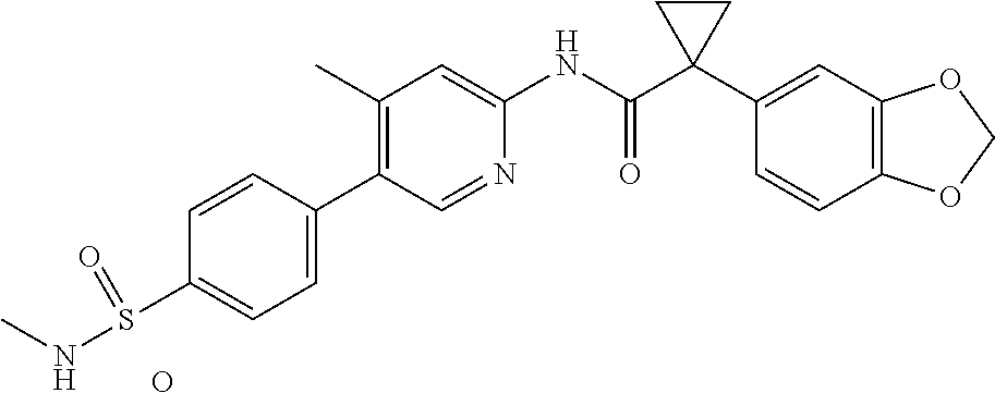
C1=CC(C2=C(C)C=C(NC(C3(C4=CC5=C(C=C4)OCO5)CC3)=O)N=C2)=CC=C1S(NC)=O.O
